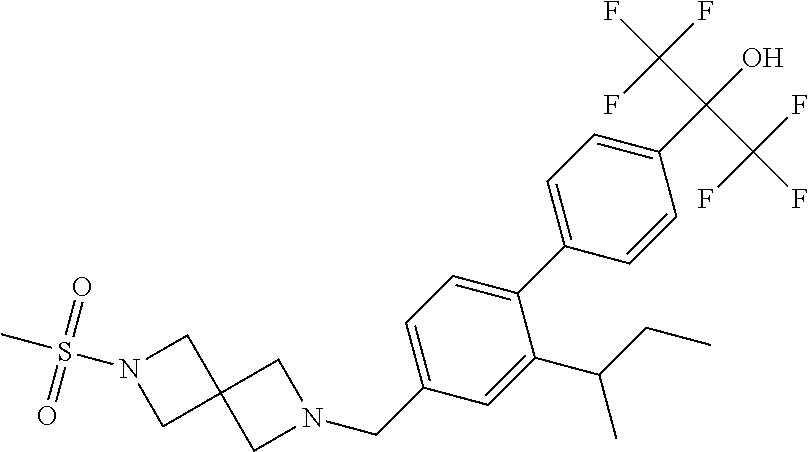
CS(N1CC2(C1)CN(CC1=CC=C(C3=CC=C(C(O)(C(F)(F)F)C(F)(F)F)C=C3)C(C(CC)C)=C1)C2)(=O)=O
